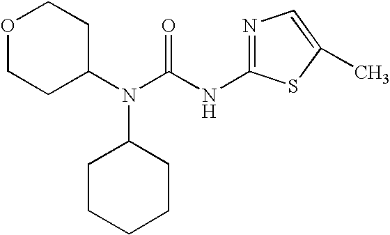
O1CCC(N(C(NC2=NC=C(C)S2)=O)C2CCCCC2)CC1
